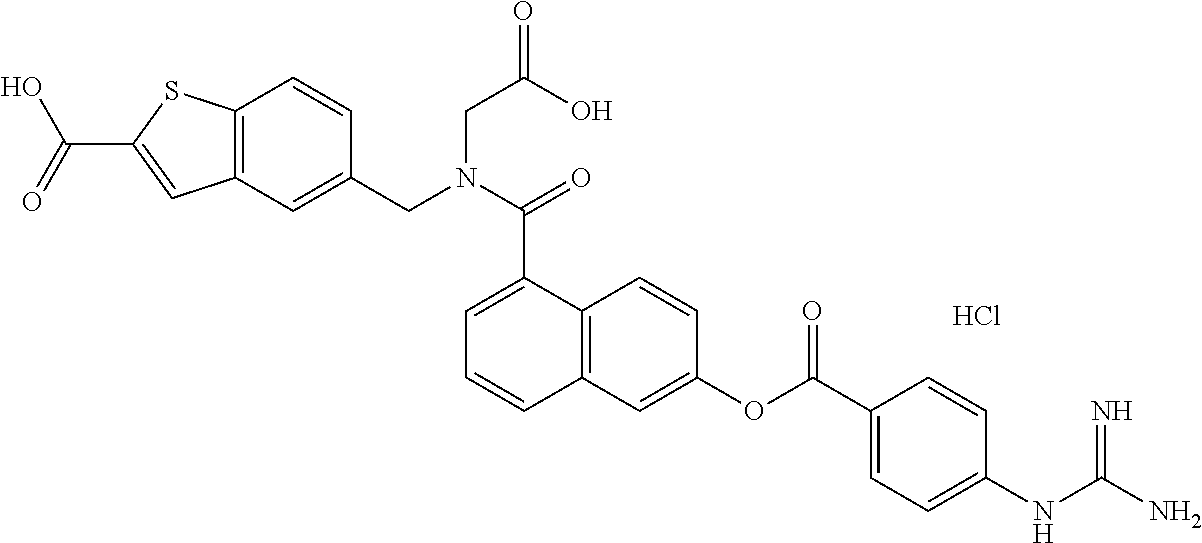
C12=C(C=C(OC(C3=CC=C(NC(N)=N)C=C3)=O)C=C1)C=CC=C2C(N(CC1=CC2=C(C=C1)SC(C(O)=O)=C2)CC(O)=O)=O.Cl
